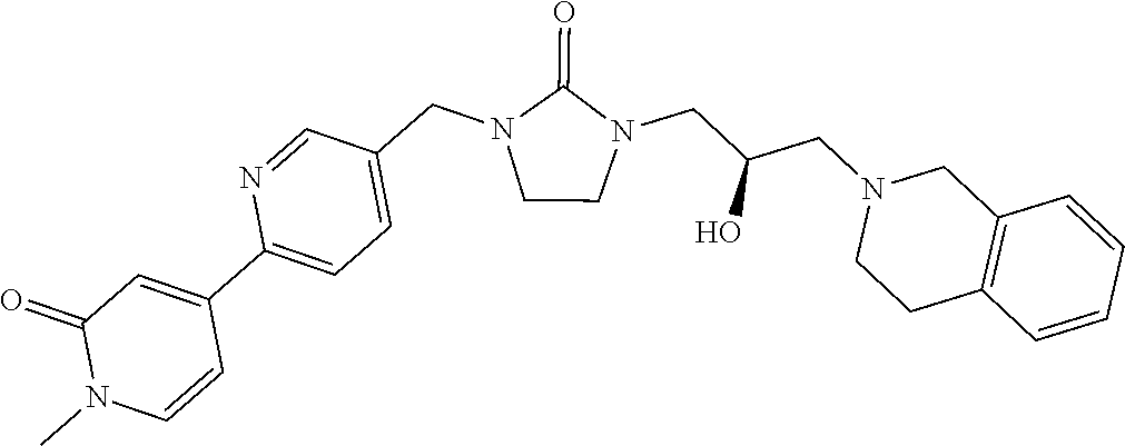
C1CN(CC(CN2CCC3=C(C2)C=CC=C3)O)C(=O)N1CC1=CC=C(C2=CC(=O)N(C)C=C2)N=C1
